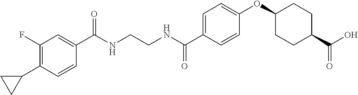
C1(C(NCCNC(C2=CC=C(OC3CCC(C(O)=O)CC3)C=C2)=O)=O)=CC(F)=C(C2CC2)C=C1
